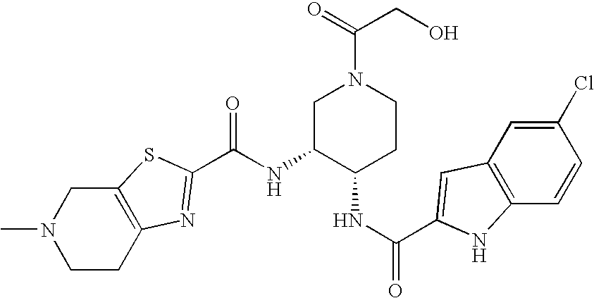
C12=C(CCN(C)C1)N=C(C(NC1C(NC(=O)C3=CC4=C(C=CC(Cl)=C4)N3)CCN(C(=O)CO)C1)=O)S2
